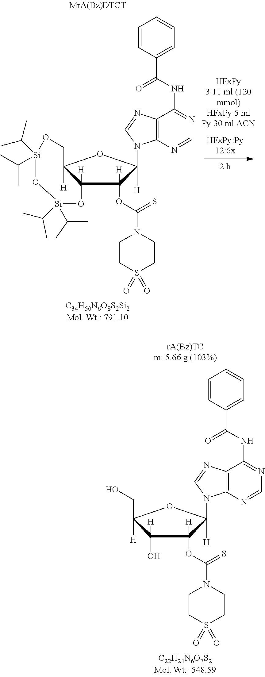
C12([H])O[Si](C(C)C)(C(C)C)O[Si](C(C)C)(C(C)C)OCC1([H])OC([H])(N1C3=C(C(NC(C4=CC=CC=C4)=O)=NC=N3)N=C1)C2(OC(N1CCS(=O)(=O)CC1)=S)[H].C1(O)([H])C([H])(CO)OC([H])(N2C3=C(C(NC(C4=CC=CC=C4)=O)=NC=N3)N=C2)C1(OC(N1CCS(=O)(=O)CC1)=S)[H]
